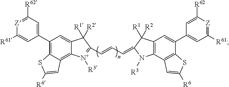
C1(C2=C3C(=C4C(=C2)C([R1])([R2])C(C=CC=C2C([R1])([R2])C5=C(N2[R3])C2=C(C(C6=CC([R61])=[Z]C([R62])=C6)=C5)SC([R6])=C2)=[N+]4[R3])C=C([R6])S3)=CC([R62])=[Z]C([R61])=C1
